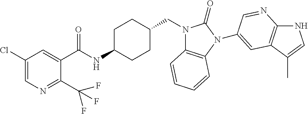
C1(Cl)=CN=C(C(F)(F)F)C(C(NC2CCC(CN3C4=C(N(C5=CC6=C(NC=C6C)N=C5)C3=O)C=CC=C4)CC2)=O)=C1
